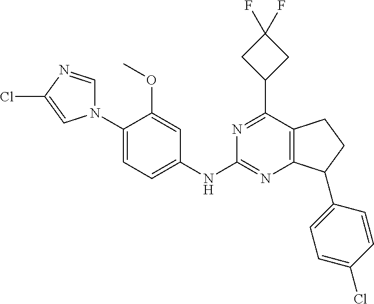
C1(N2C=NC(Cl)=C2)=CC=C(NC2=NC3=C(C(C4CC(F)(F)C4)=N2)CCC3C2=CC=C(Cl)C=C2)C=C1OC
